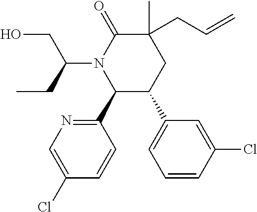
C1(C2=NC=C(Cl)C=C2)C(C2=CC=CC(Cl)=C2)CC(C)(CC=C)C(=O)N1C(CC)CO
